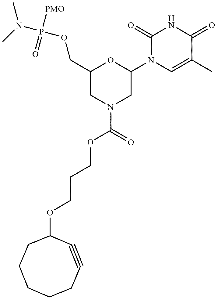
C1(COP(N(C)C)([PMO])=O)CN(C(OCCCOC2CCCCCC#C2)=O)CC(N2C=C(C)C(=O)NC2=O)O1
